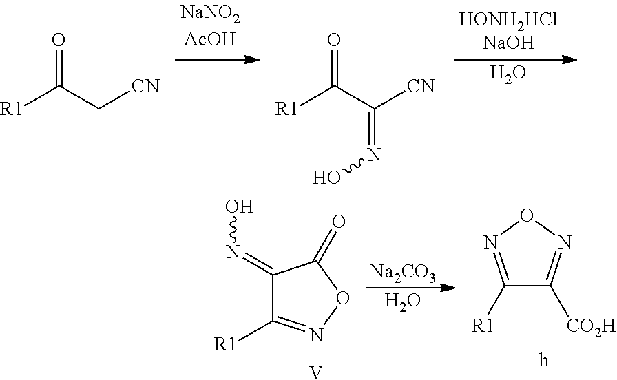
O=C([R1])C(=NO)[CN].O=C([R1])C[CN].O.C1([R1])=NON=C1[CO2H].C1(=NO)C([R1])=NOC1=O.[V].[Na2CO3].O
